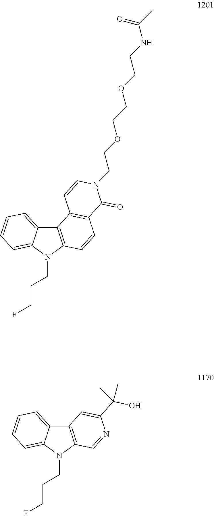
C12=C(N(CCCF)C3=CC=CC=C13)C=NC(C(C)(O)C)=C2.C12=C(N(CCCF)C3=CC=CC=C13)C=CC1=C2C=CN(CCOCCOCCNC(C)=O)C1=O
